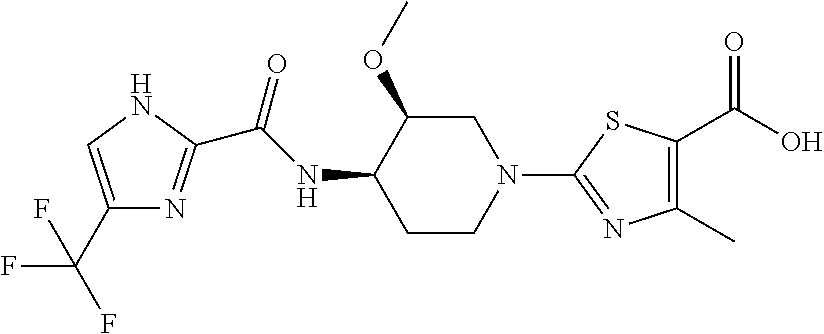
C1(C(F)(F)F)=CNC(C(NC2CCN(C3=NC(C)=C(C(O)=O)S3)CC2OC)=O)=N1
